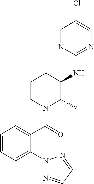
C1=NC(NC2CCCN(C(=O)C3=CC=CC=C3N3N=CC=N3)C2C)=NC=C1Cl
